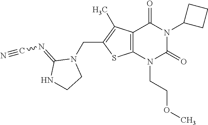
C12=C(N(CCOC)C(=O)N(C3CCC3)C1=O)SC(CN1C(=NC#N)NCC1)=C2C
